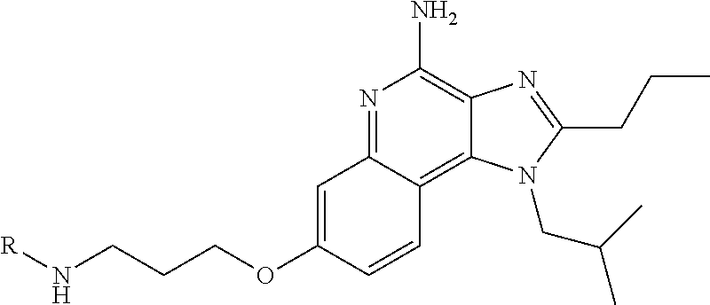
N1=C2C(=C3C(=C1N)N=C(CCC)N3CC(C)C)C=CC(OCCCN[R])=C2
